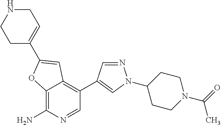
C12=C(N)N=CC(C3=CN(C4CCN(C(=O)C)CC4)N=C3)=C1C=C(C1=CCNCC1)O2
